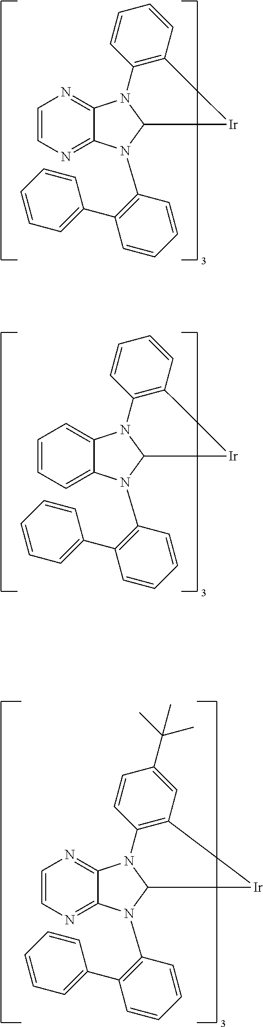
C1=CN=C2C(=N1)N1C(N2C2=C(C3=CC=CC=C3)C=CC=C2)[Ir]C2=C1C=CC=C2.C1=CC=C2C(=C1)N1C(N2C2=C(C3=CC=CC=C3)C=CC=C2)[Ir]C2=C1C=CC=C2.C1=CN=C2C(=N1)N1C(N2C2=C(C3=CC=CC=C3)C=CC=C2)[Ir]C2=C1C=CC(C(C)(C)C)=C2
